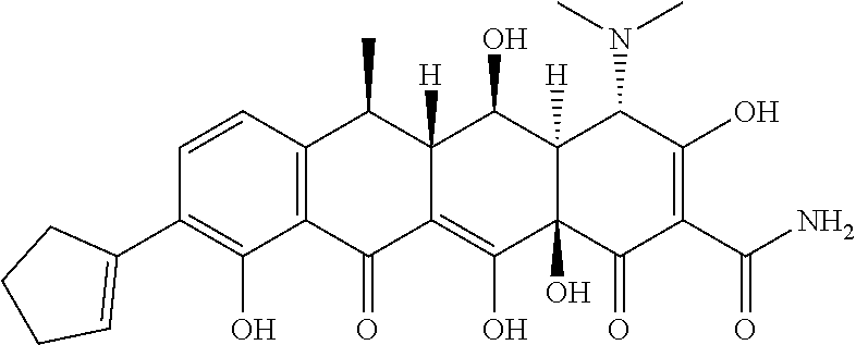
C1=CC2=C(C(O)=C1C1=CCCC1)C(=O)C1=C(O)C3(O)C([H])(C(O)C1([H])C2C)C(N(C)C)C(O)=C(C(N)=O)C3=O
